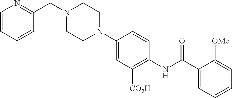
C1=CC=CC(CN2CCN(C3=CC([CO2H])=C(NC(C4=CC=CC=C4[OMe])=O)C=C3)CC2)=N1
